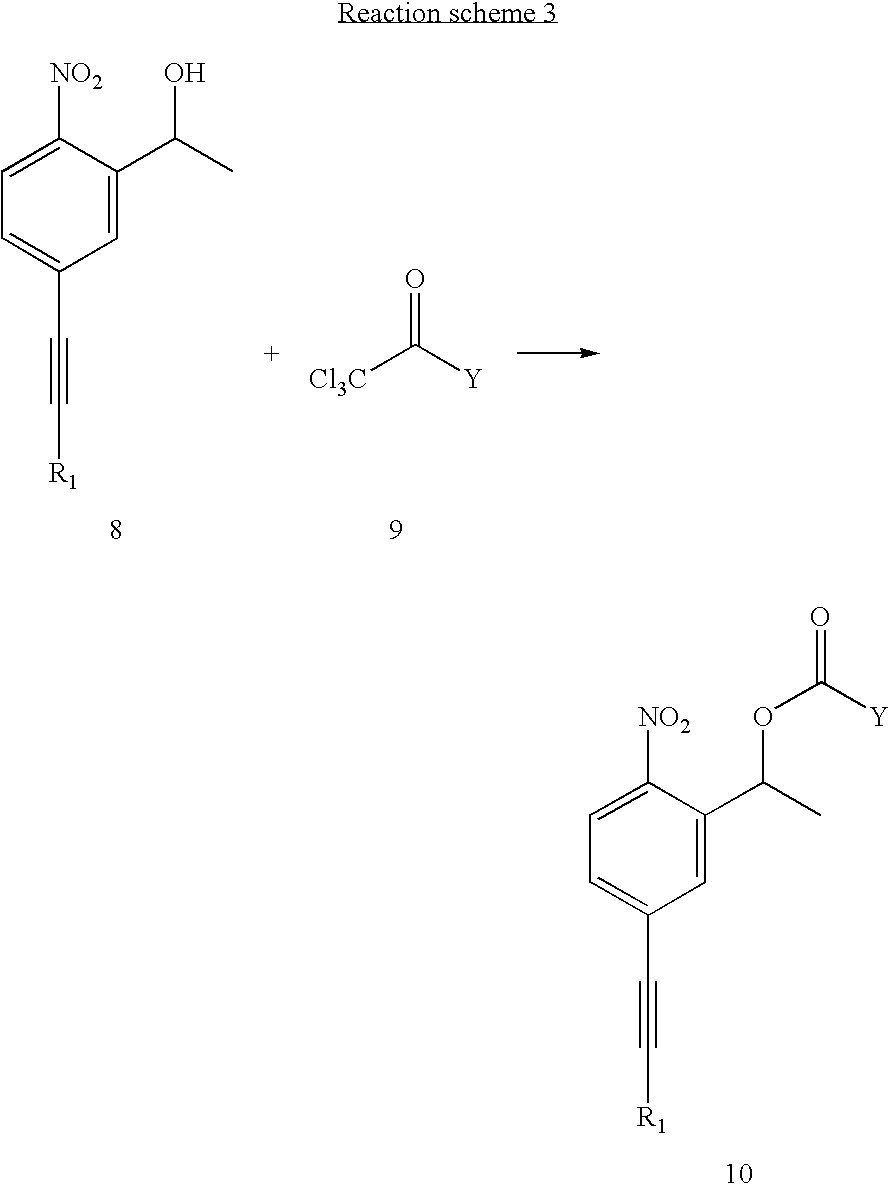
C1=C(C(O)C)C([NO2])=CC=C1C#C[R1].[Cl3C]C([Y])=O.C1=C(C(OC(=O)[Y])C)C([NO2])=CC=C1C#C[R1]
